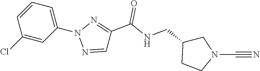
C1(N2N=CC(C(NCC3CCN(C#N)C3)=O)=N2)=CC=CC(Cl)=C1
